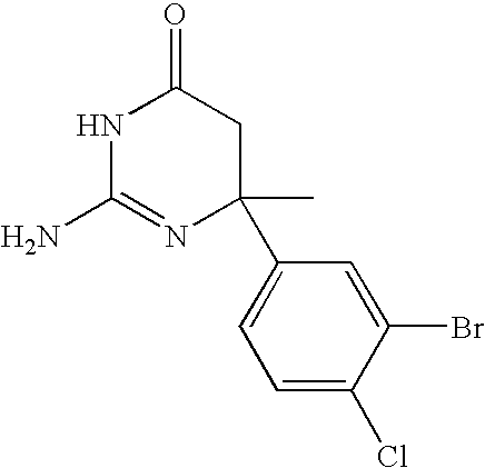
N1C(N)=NC(C)(C2=CC=C(Cl)C(Br)=C2)CC1=O
